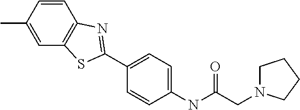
C1(C2=NC3=C(C=C(C)C=C3)S2)=CC=C(NC(CN2CCCC2)=O)C=C1
